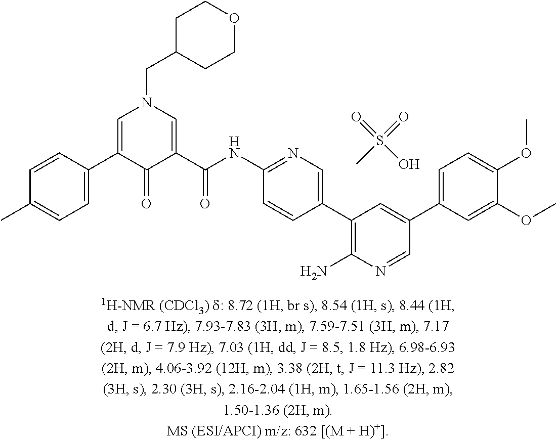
C1=C(C2=CN(CC3CCOCC3)C=C(C(NC3=NC=C(C4=C(N)N=CC(C5=CC=C(OC)C(OC)=C5)=C4)C=C3)=O)C2=O)C=CC(C)=C1.CS(=O)(=O)O
